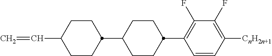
C1CC(C2=C(F)C(F)=C([CnH2n+1])C=C2)CCC1C1CCC(C=C)CC1
